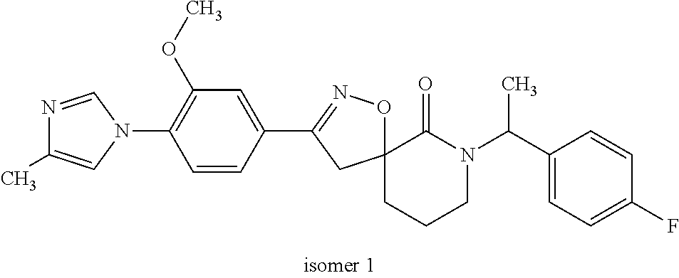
C12(CCCN(C(C3=CC=C(F)C=C3)C)C1=O)ON=C(C1=CC(OC)=C(N3C=C(C)N=C3)C=C1)C2
